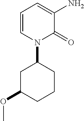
C1=CN(C2CC(OC)CCC2)C(=O)C(N)=C1
